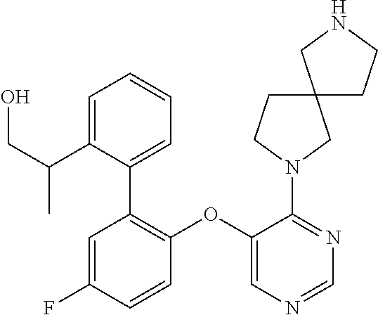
C1=NC=C(OC2=C(C3=CC=CC=C3C(CO)C)C=C(F)C=C2)C(N2CC3(CC2)CNCC3)=N1
